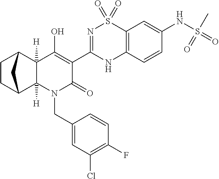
C1(O)=C(C2=NS(=O)(=O)C3=C(N2)C=CC(NS(=O)(=O)C)=C3)C(=O)N(CC2=CC(Cl)=C(F)C=C2)C2([H])C3CCC(C12[H])C3
